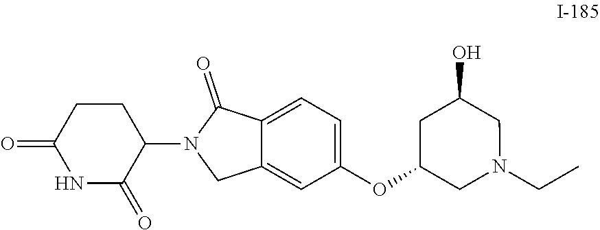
C1=C(OC2CN(CC)CC(O)C2)C=C2CN(C3CCC(=O)NC3=O)C(=O)C2=C1
